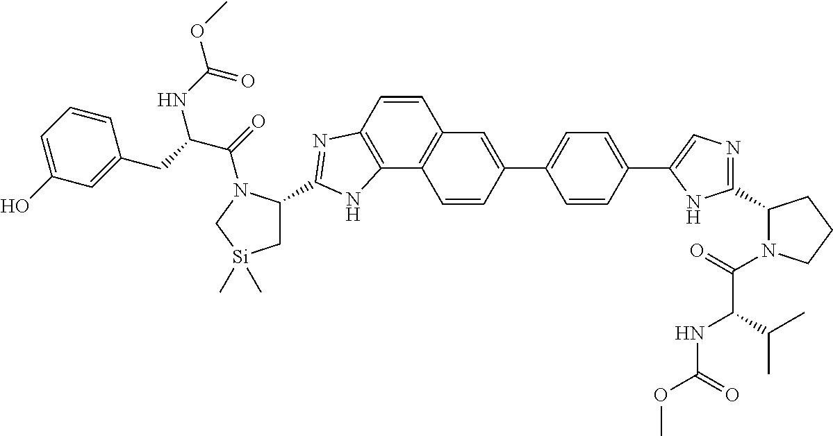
C1(C2=CC3=C(C4=C(C=C3)N=C(C3C[Si](C)(C)CN3C(=O)C(CC3=CC(O)=CC=C3)NC(OC)=O)N4)C=C2)=CC=C(C2=CN=C(C3N(C(=O)C(C(C)C)NC(OC)=O)CCC3)N2)C=C1
